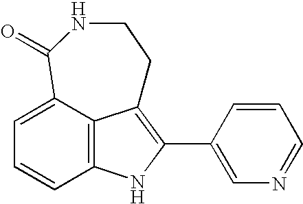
C12=C3C(=CC=C1)C(=O)NCCC3=C(C1=CN=CC=C1)N2
